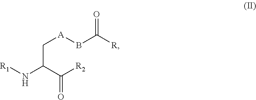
C(C(N[R1])C(=O)[R2])[A]BC([R])=O
